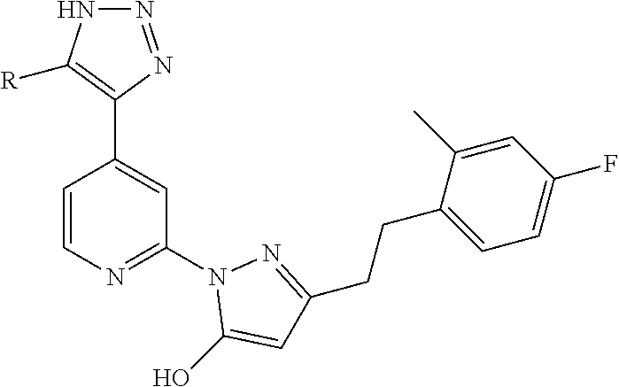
C1=CN=C(N2C(O)=CC(CCC3=CC=C(F)C=C3C)=N2)C=C1C1=C([R])NN=N1
